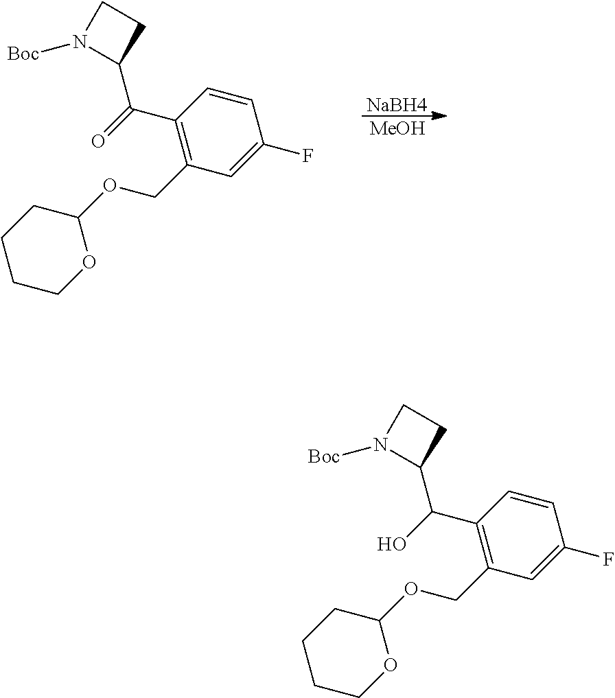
[NaBH4].[MeOH].C1(C(C2CCN2[Boc])=O)=C(COC2CCCCO2)C=C(F)C=C1.C1(C(C2CCN2[Boc])O)=C(COC2CCCCO2)C=C(F)C=C1
